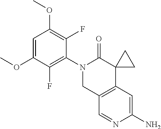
C12=C(C=C(N)N=C1)C1(C(=O)N(C3=C(F)C(OC)=CC(OC)=C3F)C2)CC1
